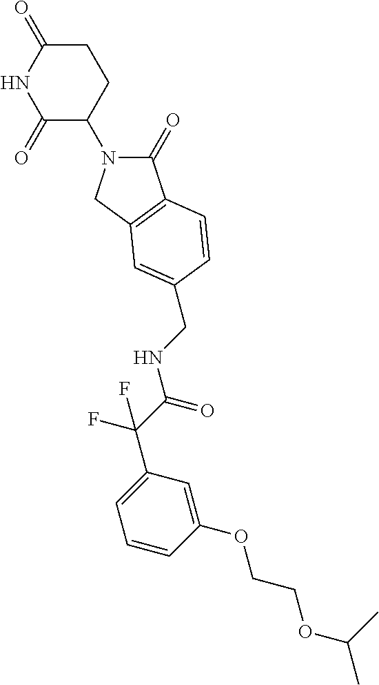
C1(=O)N(C2CCC(=O)NC2=O)CC2=C1C=CC(CNC(C(F)(F)C1=CC=CC(OCCOC(C)C)=C1)=O)=C2
